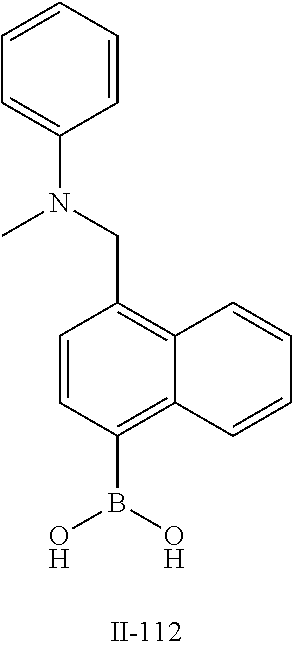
C1=CC=CC(N(C)CC2=C3C(=C(B(O)O)C=C2)C=CC=C3)=C1
